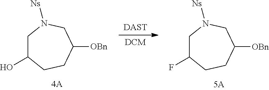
C1C(O)CCC([OBn])CN1[Ns].[DAST].[DCM].C1C(F)CCC([OBn])CN1[Ns]
